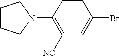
C1CCN(C2=C([NC])C=C(Br)C=C2)C1
